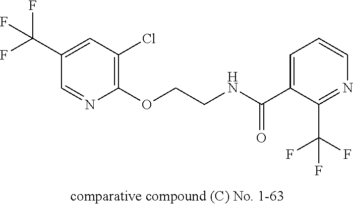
C1(C(F)(F)F)=CC(Cl)=C(OCCNC(C2=CC=CN=C2C(F)(F)F)=O)N=C1
